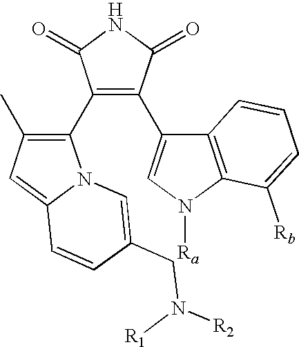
C1(C2=C(C3=CN([Ra])C4=C3C=CC=C4[Rb])C(=O)NC2=O)=C(C)C=C2N1C=C(CN([R2])[R1])C=C2
